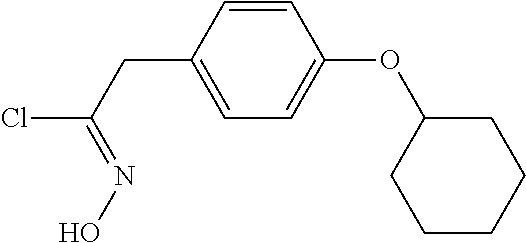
C1=CC(CC(Cl)=NO)=CC=C1OC1CCCCC1
